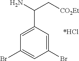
C1(C(N)C[CO2Et])=CC(Br)=CC(Br)=C1
